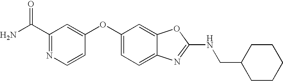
NC(C1=NC=CC(OC2=CC=C3C(=C2)OC(NCC2CCCCC2)=N3)=C1)=O
